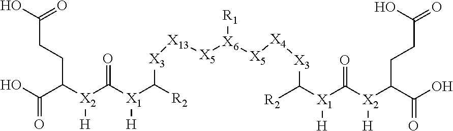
OC(C([X2](C([X1](C([R2])[X3][X13][X5][X6]([X5][X4][X3]C([X1](C([X2](C(C(=O)O)CCC(O)=O)[H])=O)[H])[R2])[R1])[H])=O)[H])CCC(O)=O)=O
